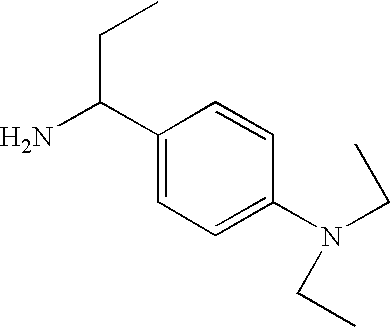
NC(CC)C1=CC=C(N(CC)CC)C=C1
